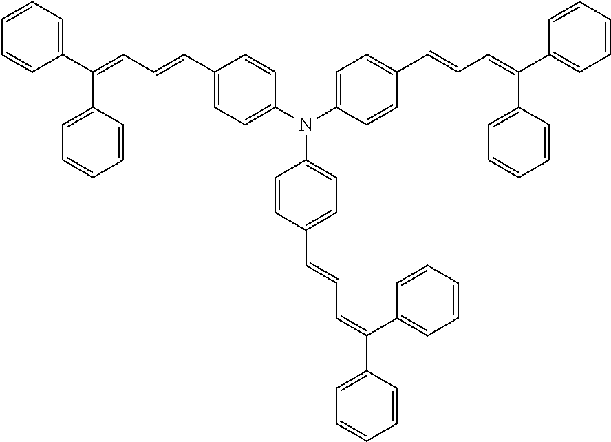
C1=CC(C(=CC=CC2=CC=C(N(C3=CC=C(C=CC=C(C4=CC=CC=C4)C4=CC=CC=C4)C=C3)C3=CC=C(C=CC=C(C4=CC=CC=C4)C4=CC=CC=C4)C=C3)C=C2)C2=CC=CC=C2)=CC=C1
